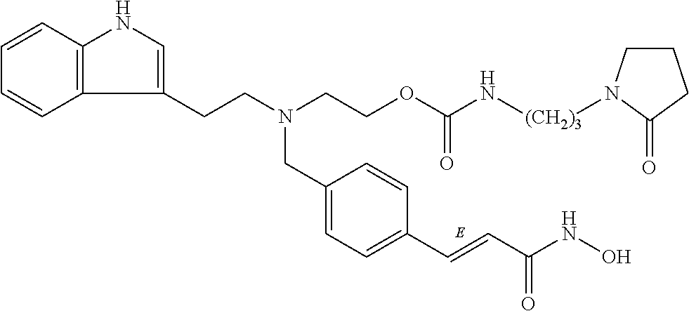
C1=C(CN(CCC2=CNC3=C2C=CC=C3)CCOC(N[(CH2)3]N2CCCC2=O)=O)C=CC(C=CC(NO)=O)=C1
